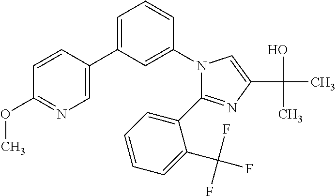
N1(C2=CC(C3=CN=C(OC)C=C3)=CC=C2)C(C2=CC=CC=C2C(F)(F)F)=NC(C(O)(C)C)=C1
